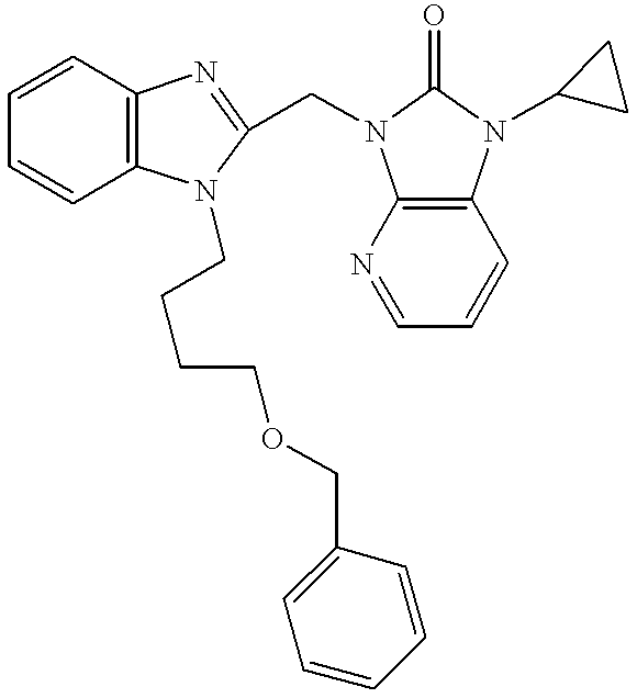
C1=CC2=C(C=C1)N(CCCCOCC1=CC=CC=C1)C(CN1C3=C(C=CC=N3)N(C3CC3)C1=O)=N2
